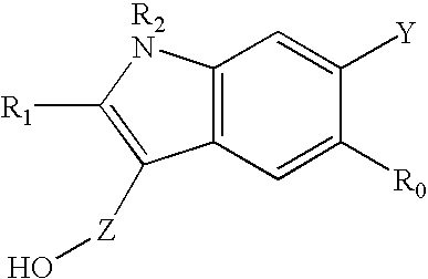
C12=C(C=C([R0])C([Y])=C1)C([Z]O)=C([R1])[R2N]2
